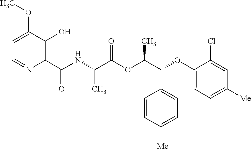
C1=C(OC)C(O)=C(C(NC(C(OC(C(OC2=CC=C([Me])C=C2Cl)C2=CC=C([Me])C=C2)C)=O)C)=O)N=C1
